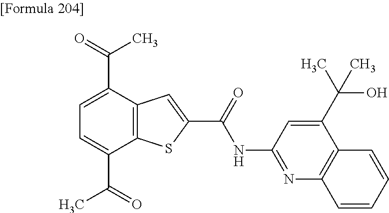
C1=C(C(=O)C)C2=C(C(C(=O)C)=C1)C=C(C(=O)NC1=NC3=C(C(C(C)(O)C)=C1)C=CC=C3)S2
